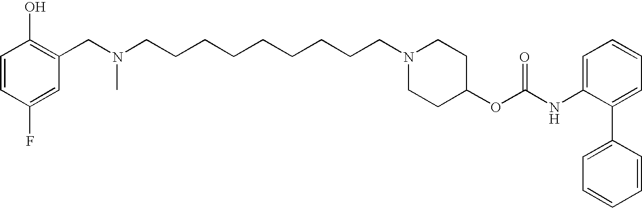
C1=CC(F)=CC(CN(CCCCCCCCCN2CCC(OC(NC3=CC=CC=C3C3=CC=CC=C3)=O)CC2)C)=C1O
